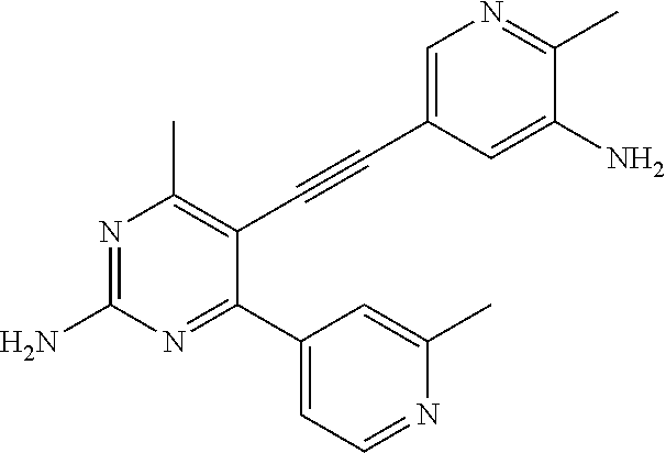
N1=C(N)N=C(C2=CC=NC(C)=C2)C(C#CC2=CN=C(C)C(N)=C2)=C1C
